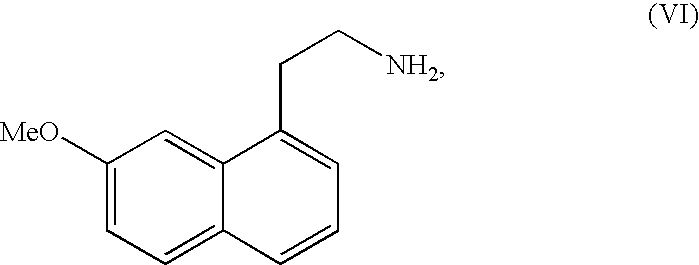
C1([MeO])=CC=C2C(=C1)C(CC[NH2])=CC=C2
